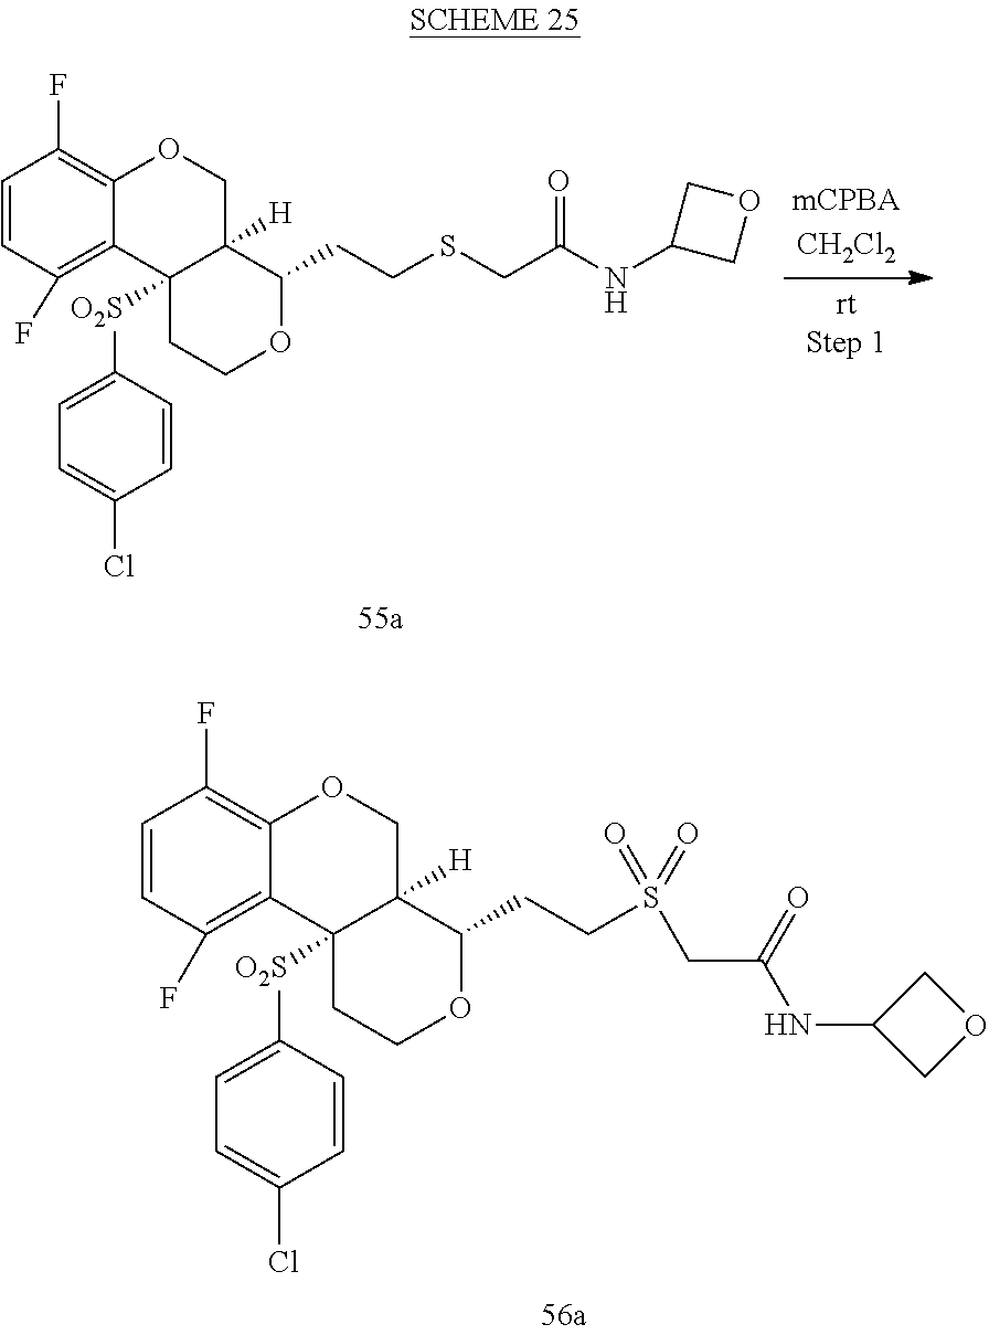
C1=CC(F)=C2C(=C1F)OCC1([H])C2([O2S]C2=CC=C(Cl)C=C2)CCOC1CCS(CC(=O)NC1COC1)(=O)=O.C1=CC(F)=C2C(=C1F)OCC1([H])C2([O2S]C2=CC=C(Cl)C=C2)CCOC1CCSCC(NC1COC1)=O
